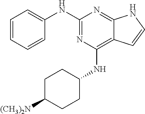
C1(NC2=CC=CC=C2)=NC(NC2CCC([(CH3)2N])CC2)=C2C(=N1)NC=C2
